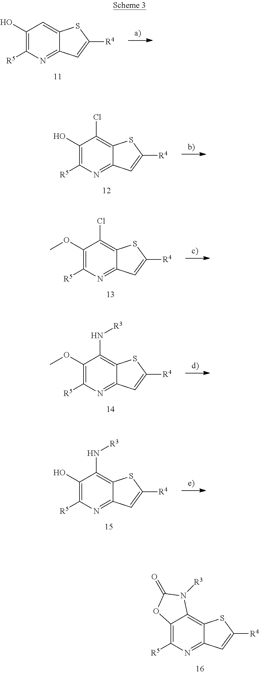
C1(OC)=C([R5])N=C2C(=C1N[R3])SC([R4])=C2.C1(O)=C([R5])N=C2C(=C1N[R3])SC([R4])=C2.C12=C([R5])N=C3C(=C1N([R3])C(=O)O2)SC([R4])=C3.C1(O)=C([R5])N=C2C(=C1)SC([R4])=C2.C1(O)=C([R5])N=C2C(=C1Cl)SC([R4])=C2.C1(OC)=C([R5])N=C2C(=C1Cl)SC([R4])=C2
